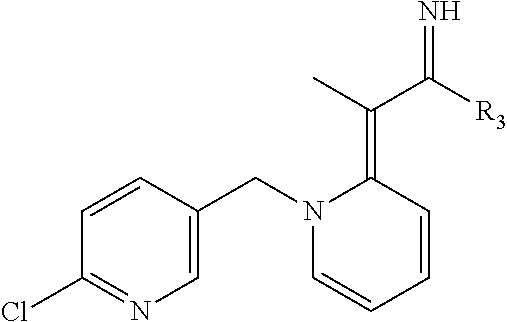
C1=CC(CN2C=CC=CC2=C(C([R3])=N)C)=CN=C1Cl
